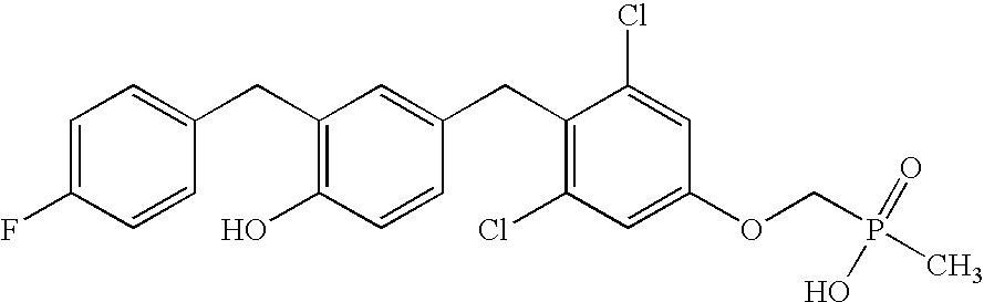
C1=C(F)C=CC(CC2=C(O)C=CC(CC3=C(Cl)C=C(OCP(C)(=O)O)C=C3Cl)=C2)=C1
